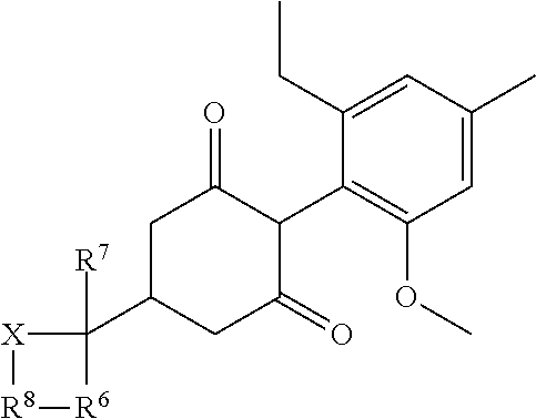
C1=C(C)C=C(CC)C(C2C(=O)CC(C3([R7])[X][R8][R6]3)CC2=O)=C1OC
